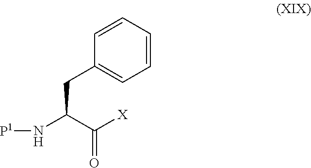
[P1]NC(C([X])=O)CC1=CC=CC=C1
